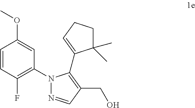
C1=CC(F)=C(N2N=CC(CO)=C2C2=CCCC2(C)C)C=C1OC
